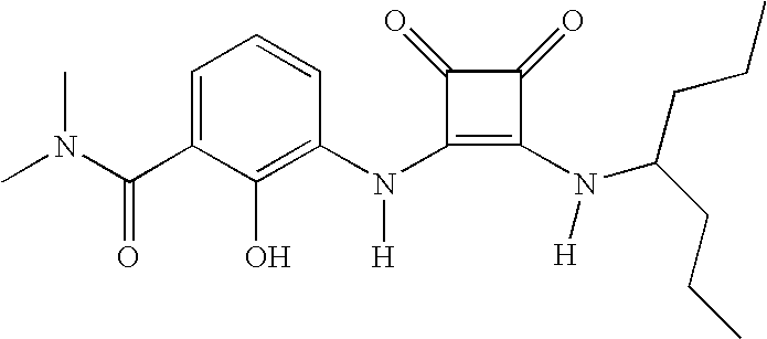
C(C1=CC=CC(N(C2=C(N(C(CCC)CCC)[H])C(=O)C2=O)[H])=C1O)(=O)N(C)C
